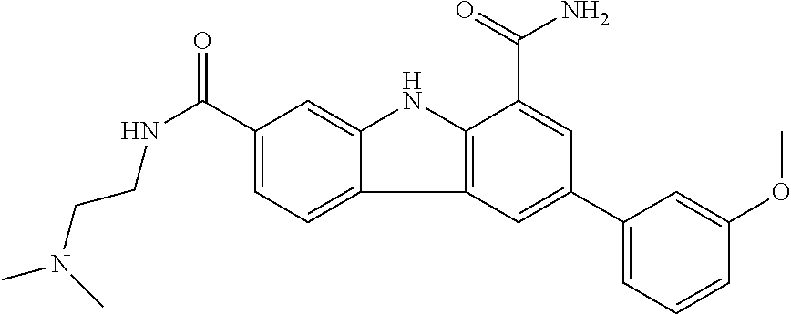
C1(C(=O)NCCN(C)C)=CC=C2C(=C1)NC1=C2C=C(C2=CC=CC(OC)=C2)C=C1C(=O)N
